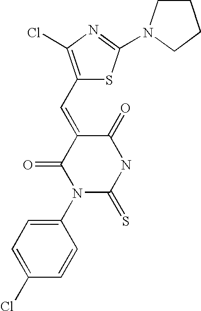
C1(=O)C(=CC2=C(Cl)N=C(N3CCCC3)S2)C(=O)N(C2=CC=C(Cl)C=C2)C(=S)N1
